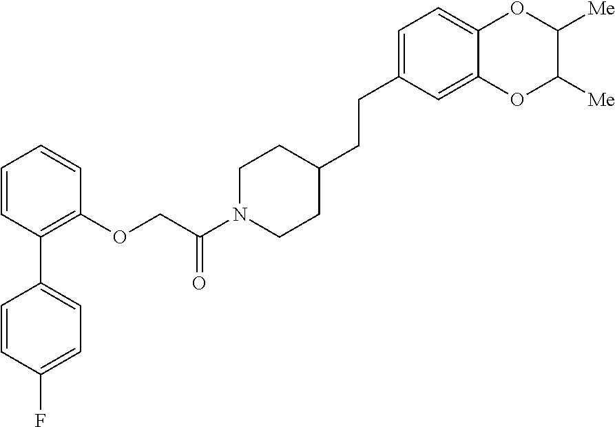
C1=CC(C2=CC=C(F)C=C2)=C(OCC(N2CCC(CCC3=CC=C4C(=C3)OC([Me])C([Me])O4)CC2)=O)C=C1
